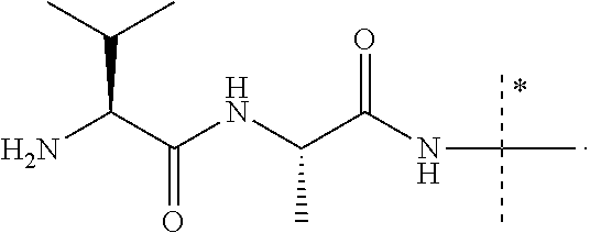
NC(C(=O)NC(C(NC(C)(C)C)=O)C)C(C)C
